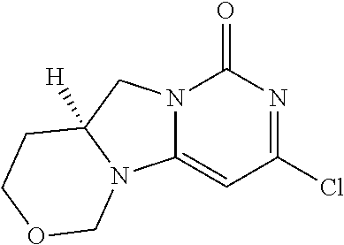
N12C(=CC(Cl)=NC1=O)N1C([H])(C2)CCOC1
